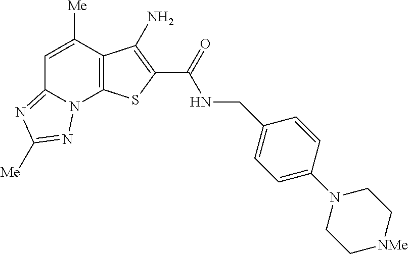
N(C(=O)C1=C(N)C2=C(N3C(=NC([Me])=N3)C=C2[Me])S1)CC1=CC=C(N2CC[NMe]CC2)C=C1
